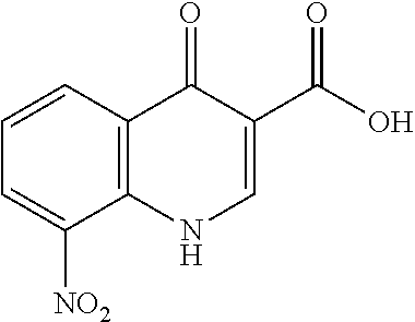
C12=C(NC=C(C(O)=O)C1=O)C([NO2])=CC=C2
